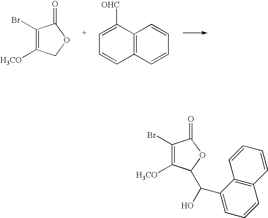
C1(Br)=C([H3CO])COC1=O.C12=C(C=CC=C1)C=CC=C2[OHC].C1(Br)=C([H3CO])C(C(O)C2=CC=CC3=C2C=CC=C3)OC1=O
